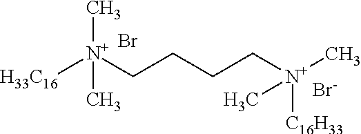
[H33C16][N+](CCCC[N+]([C16H33])(C)C)(C)C.Br.[Br-]
